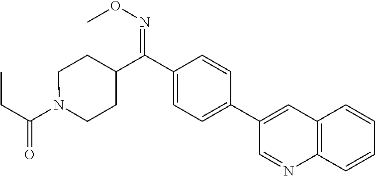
C(=O)(CC)N1CCC(C(C2=CC=C(C3=CC4=C(N=C3)C=CC=C4)C=C2)=NOC)CC1
